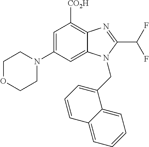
C1OCCN(C2=CC([CO2H])=C3C(=C2)N(CC2=CC=CC4=CC=CC=C42)C(C(F)F)=N3)C1
